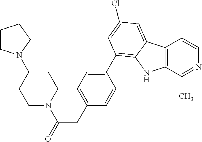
C12=C(C(C)=NC=C1)NC1=C(C3=CC=C(CC(=O)N4CCC(N5CCCC5)CC4)C=C3)C=C(Cl)C=C21
